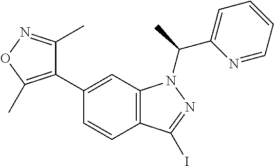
C12=C(C=C(C3=C(C)ON=C3C)C=C1)N(C(C1=CC=CC=N1)C)N=C2I
